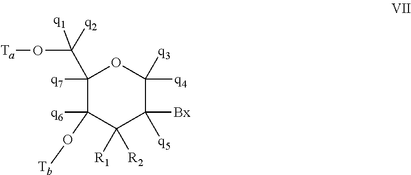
[Ta]OC([q1])([q2])C1([q7])OC([q4])([q3])C([Bx])([q5])C([R1])([R2])C1([q6])O[Tb]
